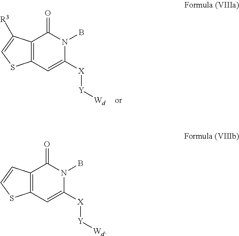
C12=C(C=C([X][Y][Wd])N(B)C1=O)SC=C2.C12=C(C=C([X][Y][Wd])N(B)C1=O)SC=C2[R3]
